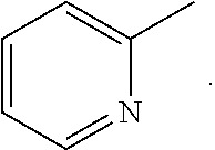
C1=CC=NC(C)=C1
